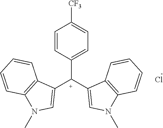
C1=CC([C+](C2=CN(C)C3=C2C=CC=C3)C2=CN(C)C3=C2C=CC=C3)=CC=C1[CF3].Cl
